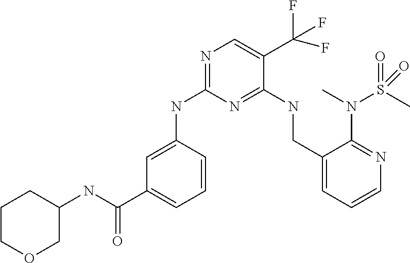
C1=C(NC2=NC=C(C(F)(F)F)C(NCC3=CC=CN=C3N(S(=O)(C)=O)C)=N2)C=CC=C1C(NC1CCCOC1)=O
